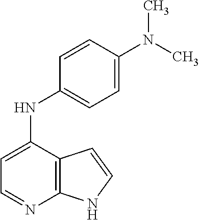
C1=C(NC2=CC=C(N(C)C)C=C2)C2=C(N=C1)NC=C2
